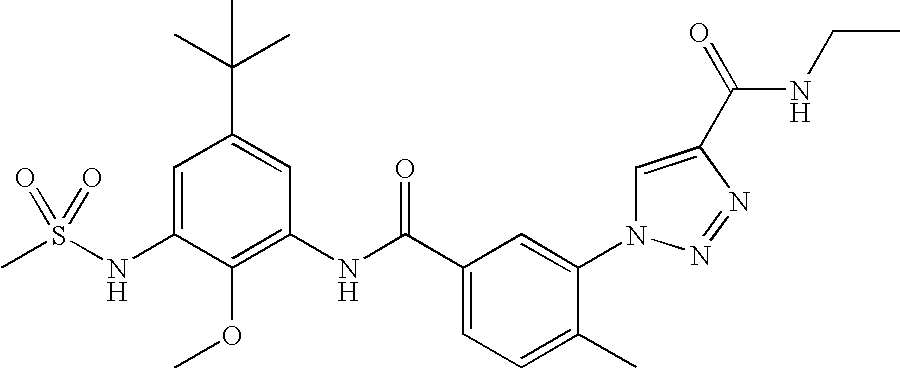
CS(NC1=CC(C(C)(C)C)=CC(NC(C2=CC=C(C)C(N3C=C(C(=O)NCC)N=N3)=C2)=O)=C1OC)(=O)=O
